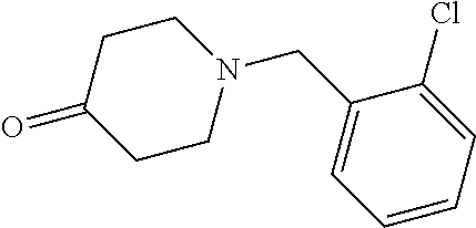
C1CN(CC2=CC=CC=C2Cl)CCC1=O
